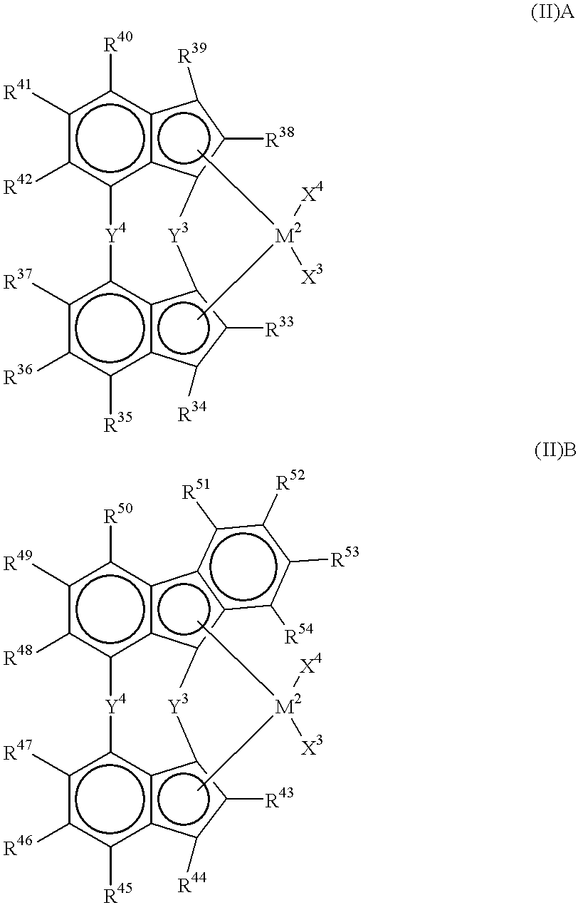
c1([R41])c([R42])c2c3c(c1[R40])c([R39])c([R38])c3[Y3]c1c3c(c([R35])c([R36])c([R37])c3[Y4]2)c([R34])c1[R33].C[M2](C)([X4])[X3].c1([R49])c([R48])c2c3c(c1[R50])c1c(c3[Y3]c3c4c(c([R45])c([R46])c([R47])c4[Y4]2)c([R44])c3[R43])c([R54])c([R53])c([R52])c1[R51].C[M2](C)([X4])[X3]
